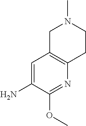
N1(C)CC2=C(CC1)N=C(OC)C(N)=C2
